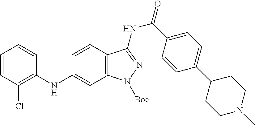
C1=CC(Cl)=C(NC2=CC3=C(C=C2)C(NC(C2=CC=C(C4CCN(C)CC4)C=C2)=O)=NN3[Boc])C=C1
